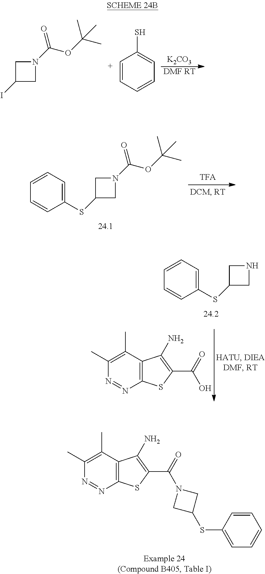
C1(C)=C(C)C2=C(N=N1)SC(C(=O)N1CC(SC3=CC=CC=C3)C1)=C2N.[K2CO3].[DMF RT].C1C(I)CN1C(OC(C)(C)C)=O.C1=CC=CC=C1S.C1C(SC2=CC=CC=C2)CN1C(OC(C)(C)C)=O.C1C(SC2=CC=CC=C2)CN1.C1(C)=C(C)C2=C(N=N1)SC(C(=O)O)=C2N
